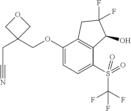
C1(OCC2(CC#N)COC2)=CC=C(S(C(F)(F)F)(=O)=O)C2=C1CC(F)(F)C2O
